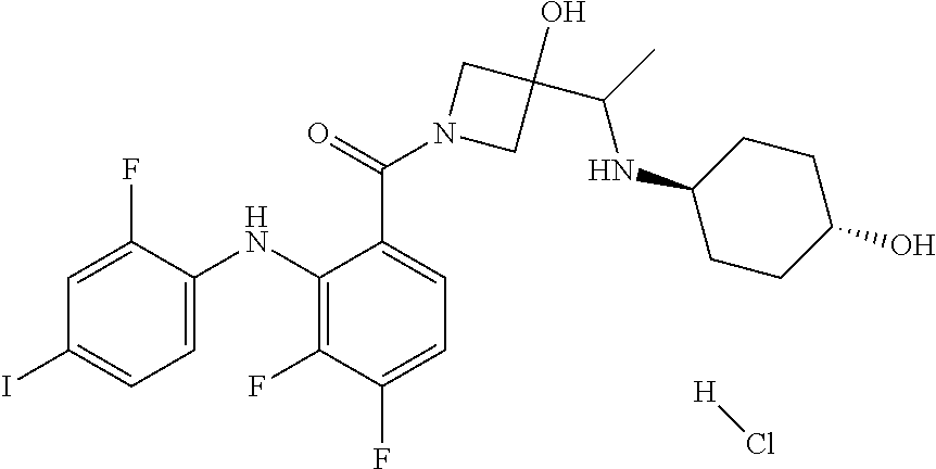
C1=C(F)C(NC2=C(F)C(F)=CC=C2C(=O)N2CC(C(C)NC3CCC(O)CC3)(O)C2)=CC=C1I.[H]Cl
